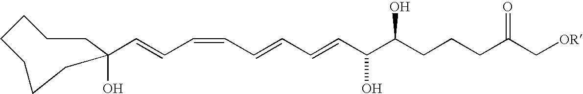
C1(C=CC=CC=CC=CC(C(CCCC(C[OR])=O)O)O)(O)CCCCCCC1
